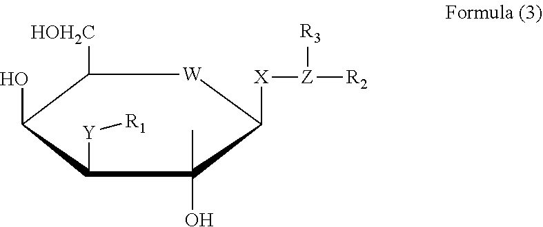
OC1C([HOH2C])[W]C([X][Z]([R3])[R2])C(C)(O)C1[Y][R1]
